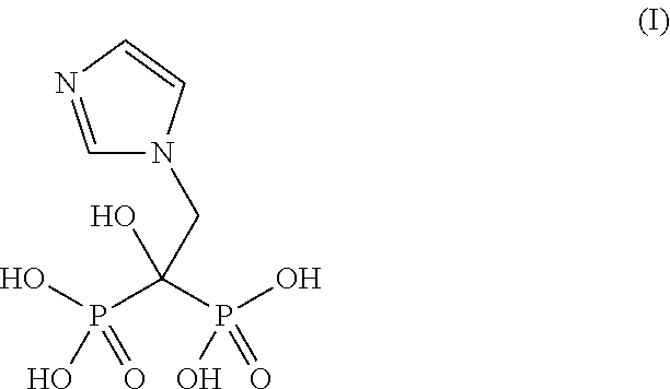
C1=NC=CN1CC(O)(P(O)(=O)O)P(=O)(O)O
